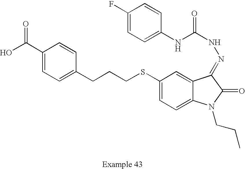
C1(C(O)=O)=CC=C(CCCSC2=CC=C3C(=C2)C(=NNC(=O)NC2=CC=C(F)C=C2)C(=O)N3CCC)C=C1
